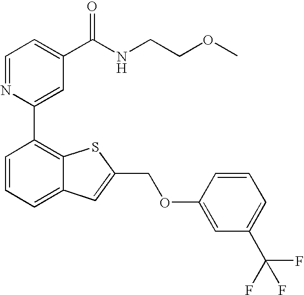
N1=CC=C(C(NCCOC)=O)C=C1C1=C2C(=CC=C1)C=C(COC1=CC(C(F)(F)F)=CC=C1)S2
